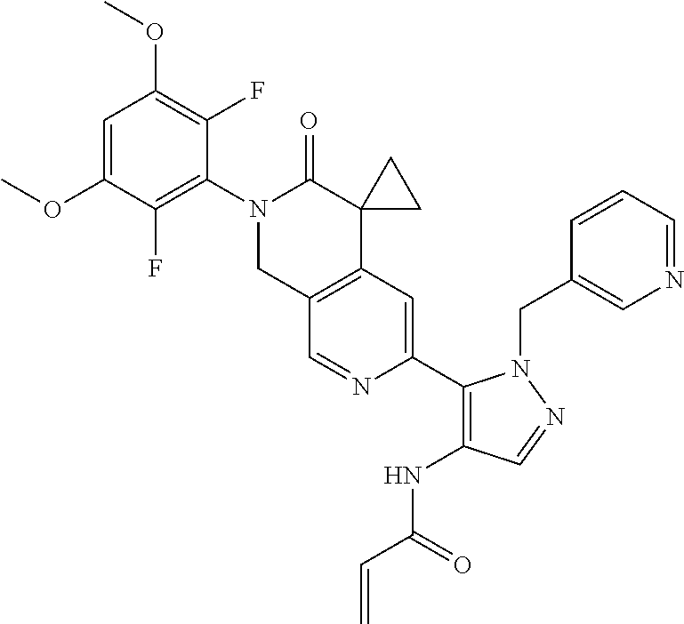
C1=C(OC)C(F)=C(N2CC3=C(C4(C2=O)CC4)C=C(C2=C(NC(=O)C=C)C=NN2CC2=CN=CC=C2)N=C3)C(F)=C1OC
